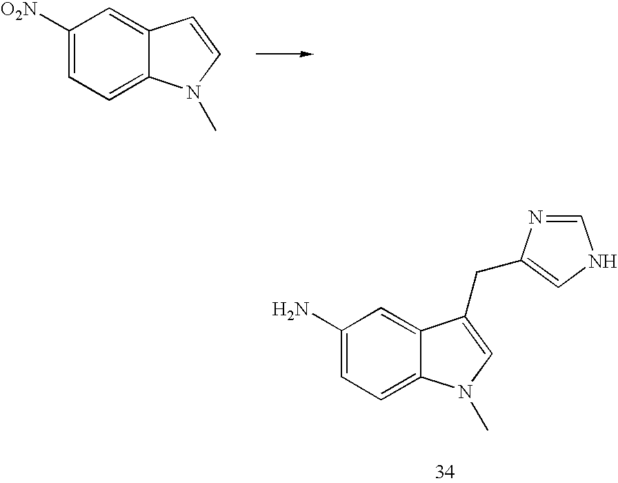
C1(N)=CC=C2C(=C1)C(CC1=CNC=N1)=CN2C.C1([O2N])=CC=C2C(=C1)C=CN2C
